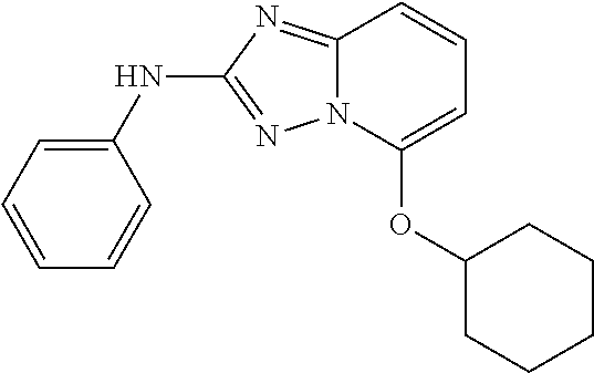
O(C1=CC=CC2=NC(NC3=CC=CC=C3)=NN12)C1CCCCC1
